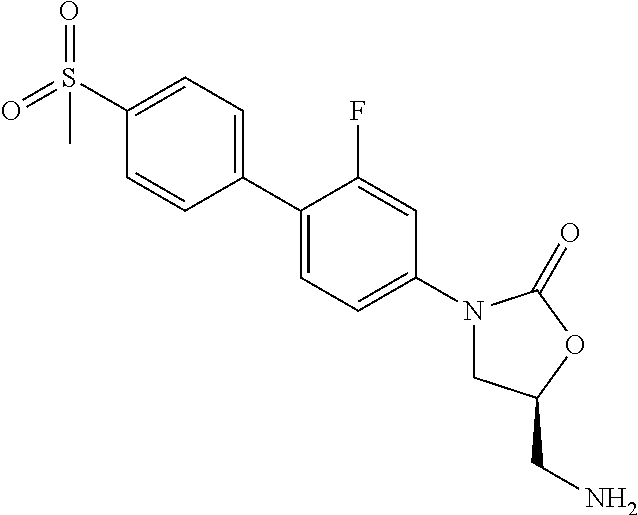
C1(S(=O)(=O)C)=CC=C(C2=CC=C(N3CC(CN)OC3=O)C=C2F)C=C1
